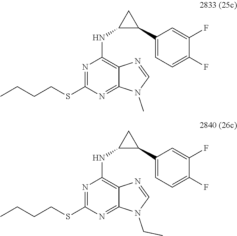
C1=NC2=C(NC3C(C4=CC=C(F)C(F)=C4)C3)N=C(SCCCC)N=C2N1C.C1=NC2=C(NC3C(C4=CC=C(F)C(F)=C4)C3)N=C(SCCCC)N=C2N1CC
